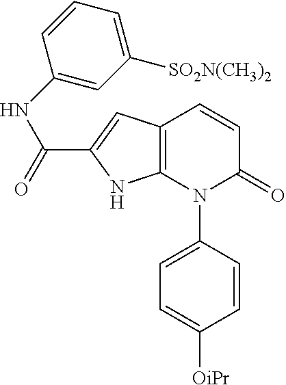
C12=C(C=C(C(=O)NC3=CC([SO2N(CH3)2])=CC=C3)N1)C=CC(=O)N2C1=CC=C([OiPr])C=C1
